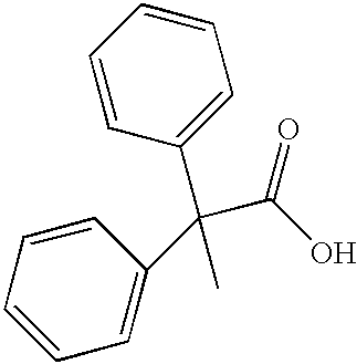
C1=CC=CC(C(C(=O)O)(C)C2=CC=CC=C2)=C1
